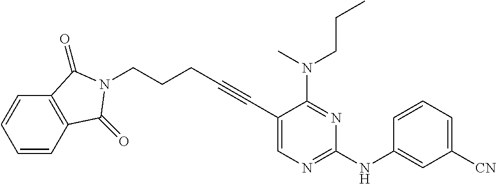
C(#CC1=CN=C(NC2=CC([CN])=CC=C2)N=C1N(CCC)C)CCCN1C(=O)C2=C(C=CC=C2)C1=O
